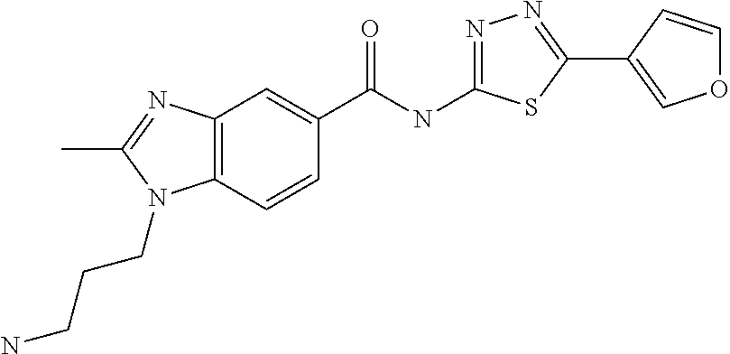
C12=C(C=CC(C(NC3=NN=C(C4=COC=C4)S3)=O)=C1)N(CCCN)C(C)=N2
